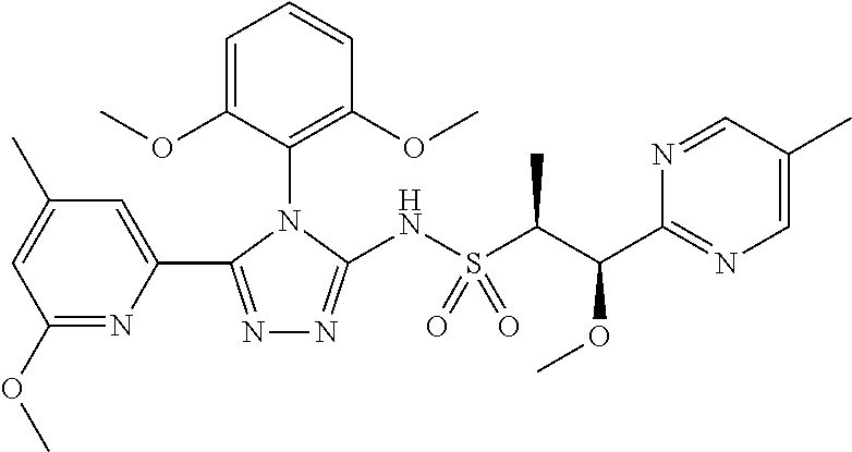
C1=C(C)C=C(C2=NN=C(NS(C(C(C3=NC=C(C)C=N3)OC)C)(=O)=O)N2C2=C(OC)C=CC=C2OC)N=C1OC
